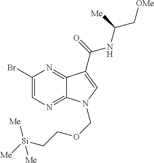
C1(Br)=CN=C2C(=N1)C(C(=O)NC(C[OMe])[Me])=CN2COCC[Si]([Me])([Me])[Me]
